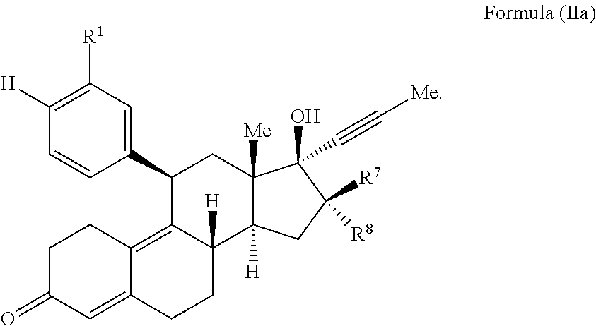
C1C(=O)C=C2C(=C3C([H])(CC2)C2([H])C([Me])(CC3C3=CC([R1])=C([H])C=C3)C(O)(C#C[Me])C([R7])([R8])C2)C1
